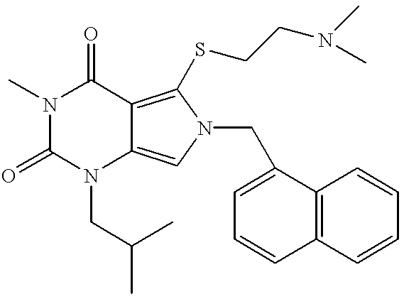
N1(C)C(=O)N(CC(C)C)C2=CN(CC3=CC=CC4=C3C=CC=C4)C(SCCN(C)C)=C2C1=O
